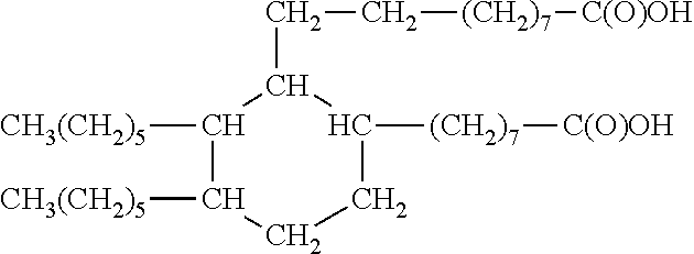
C1C([CH3(CH2)5])C([CH3(CH2)5])C(CC[(CH2)7][C(O)OH])C([(CH2)7][C(O)OH])C1
